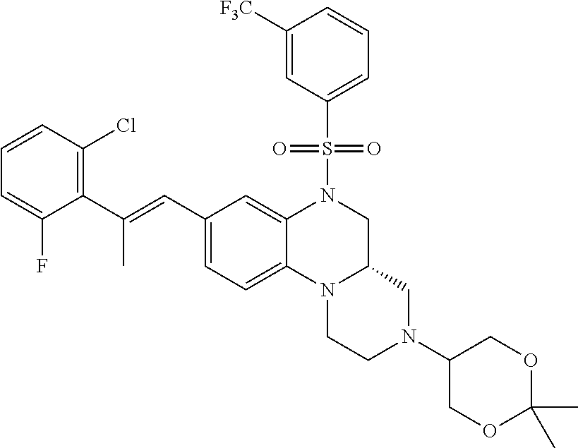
C1CN2C(CN1C1COC(C)(C)OC1)CN(S(C1=CC=CC([F3C])=C1)(=O)=O)C1=CC(C=C(C3=C(Cl)C=CC=C3F)C)=CC=C21
